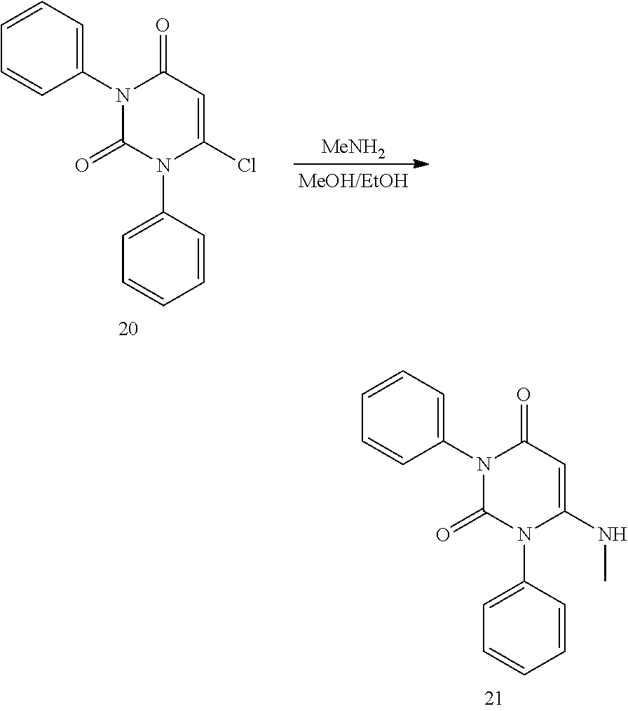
C1(N2C(=O)N(C3=CC=CC=C3)C(Cl)=CC2=O)=CC=CC=C1.[MeNH2].C1(N2C(=O)N(C3=CC=CC=C3)C(NC)=CC2=O)=CC=CC=C1
